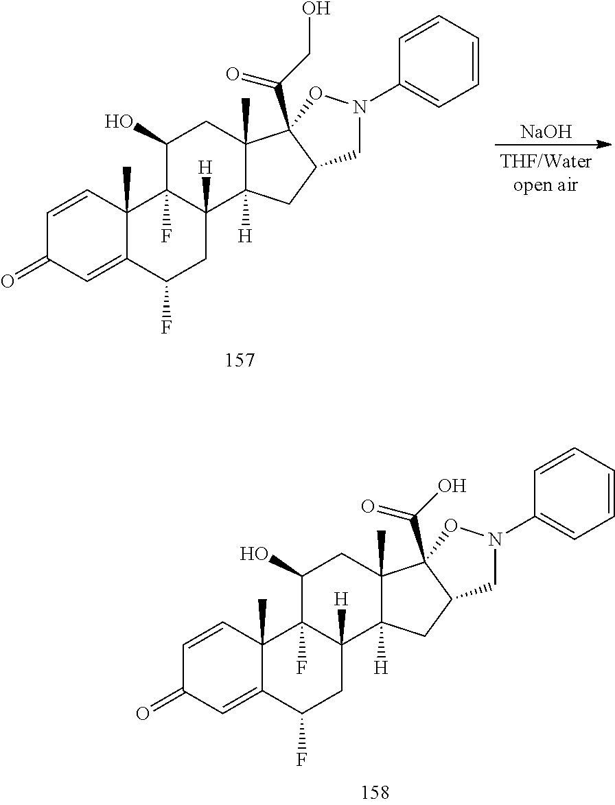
C1=CC2(C)C(=CC1=O)C(F)CC1([H])C2(F)C(O)CC2(C)C1([H])CC1C2(C(O)=O)ON(C2=CC=CC=C2)C1.C1=CC2(C)C(=CC1=O)C(F)CC1([H])C2(F)C(O)CC2(C)C1([H])CC1C2(C(CO)=O)ON(C2=CC=CC=C2)C1.[NaOH]
